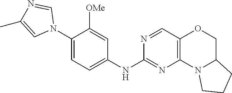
N1(C2=CC=C(NC3=NC4=C(C=N3)OCC3N4CCC3)C=C2[OMe])C=NC(C)=C1
